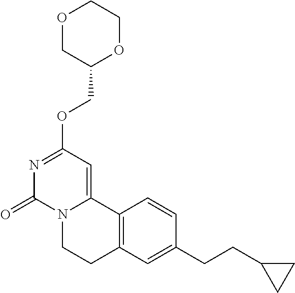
O1CC(COC2=NC(=O)N3C(=C2)C2=C(CC3)C=C(CCC3CC3)C=C2)OCC1
